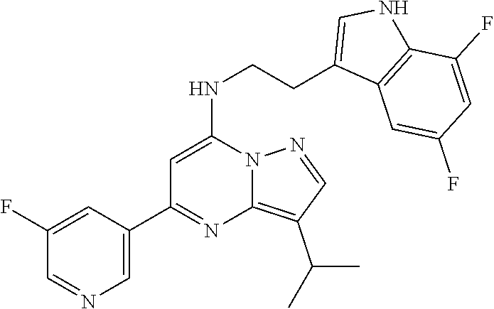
C1(C2=NC3=C(C(C)C)C=NN3C(NCCC3=CNC4=C3C=C(F)C=C4F)=C2)=CN=CC(F)=C1
